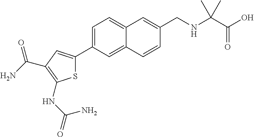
C1=C(C2=CC(C(=O)N)=C(NC(N)=O)S2)C=C2C(=C1)C=C(CNC(C(O)=O)(C)C)C=C2
